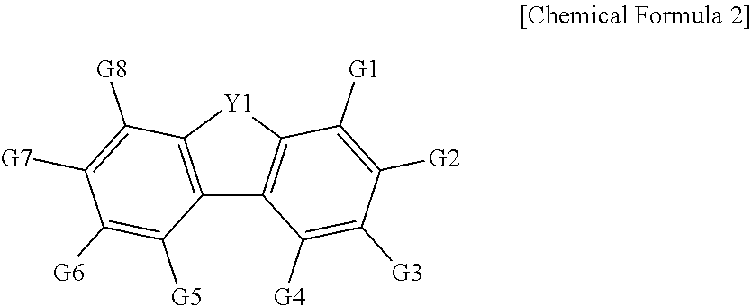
C12=C([Y1]C3=C1C([G4])=C([G3])C([G2])=C3[G1])C([G8])=C([G7])C([G6])=C2[G5]
